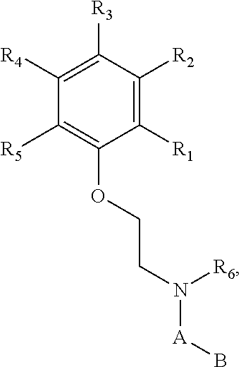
C1([R4])=C([R3])C([R2])=C([R1])C(OCCN([A]B)[R6])=C1[R5]
